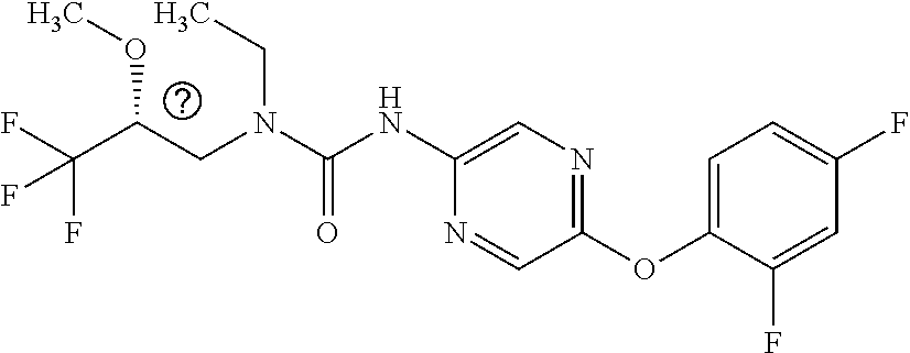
C(OC)(CN(CC)C(=O)NC1=CN=C(OC2=CC=C(F)C=C2F)C=N1)C(F)(F)F
